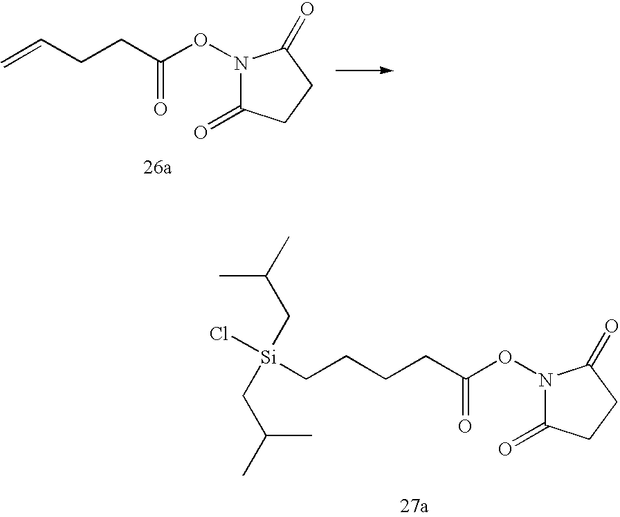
C=CCCC(ON1C(=O)CCC1=O)=O.C(CCCC(ON1C(=O)CCC1=O)=O)[Si](CC(C)C)(CC(C)C)Cl
